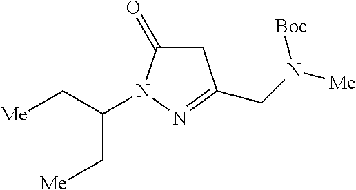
C1C(=O)N(C(C[Me])C[Me])N=C1CN([Me])[Boc]
